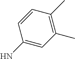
C1=CC(N)=CC(C)=C1C
